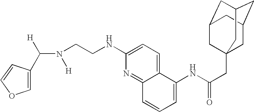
C(N([H])CCNC1=CC=C2C(=N1)C=CC=C2NC(CC12CC3CC(CC(C1)C3)C2)=O)([H])C1=COC=C1
